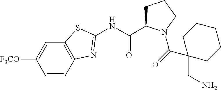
C1=CC2=C(C=C1[F3CO])SC(NC(=O)C1CCCN1C(C1(CN)CCCCC1)=O)=N2
